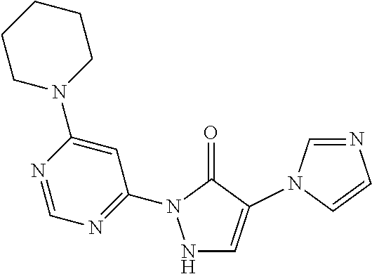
N1=CN=C(N2NC=C(N3C=NC=C3)C2=O)C=C1N1CCCCC1
